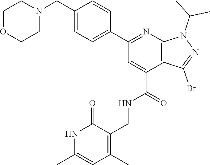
C1OCCN(CC2=CC=C(C3=NC4=C(C(C(NCC5=C(C)C=C(C)NC5=O)=O)=C3)C(Br)=NN4C(C)C)C=C2)C1
